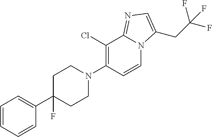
N1(C2=C(Cl)C3=NC=C(CC(F)(F)F)N3C=C2)CCC(C2=CC=CC=C2)(F)CC1
